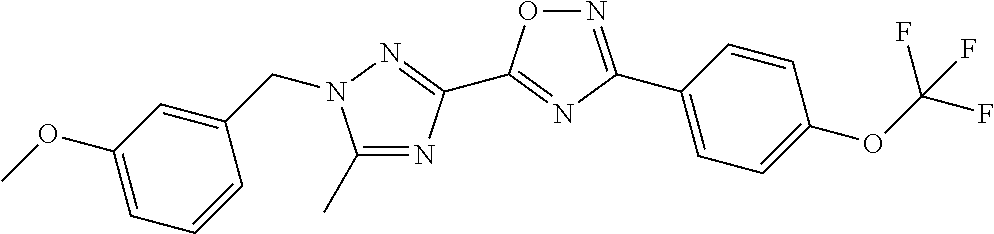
C1(C)=NC(C2=NC(C3=CC=C(OC(F)(F)F)C=C3)=NO2)=NN1CC1=CC(OC)=CC=C1
